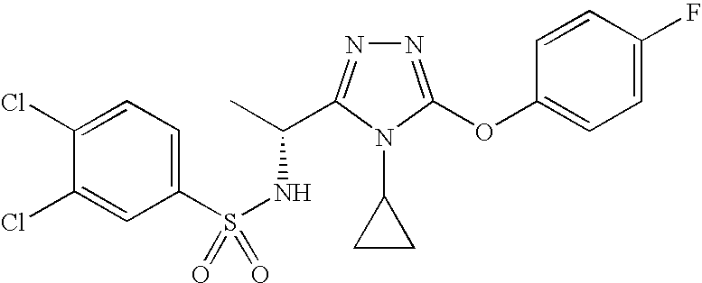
N1=C(OC2=CC=C(F)C=C2)N(C2CC2)C(C(C)NS(=O)(C2=CC=C(Cl)C(Cl)=C2)=O)=N1
